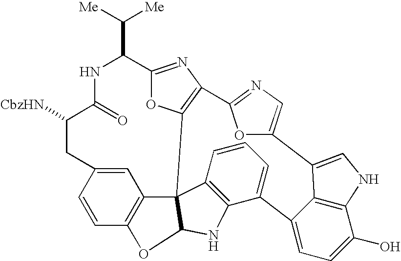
C1=C2C=CC3=C1C14C5=C(NC1O3)C(=CC=C5)C1=CC=C(O)C3=C1C(=CN3)C1=CN=C(C3=C4OC(=N3)C(C([Me])[Me])NC(=O)C([CbzHN])C2)O1
